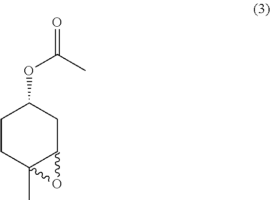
C1CC2(C)C(CC1OC(=O)C)O2
